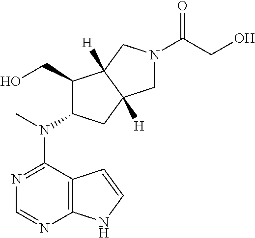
N1=C(N(C2C(CO)C3([H])C([H])(C2)CN(C(CO)=O)C3)C)C2=C(N=C1)NC=C2
